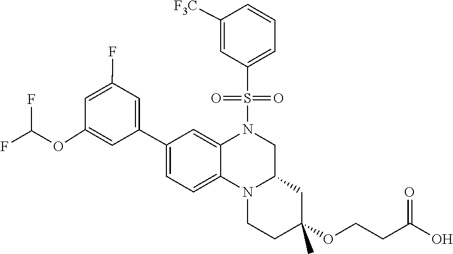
N1(S(C2=CC=CC([F3C])=C2)(=O)=O)C2=CC(C3=CC(F)=CC(OC(F)F)=C3)=CC=C2N2C(C1)CC(OCCC(=O)O)(C)CC2
